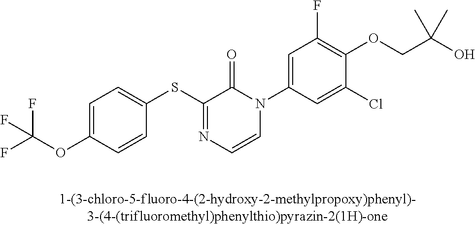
FC(OC1=CC=C(SC2=NC=CN(C3=CC(F)=C(OCC(O)(C)C)C(Cl)=C3)C2=O)C=C1)(F)F
